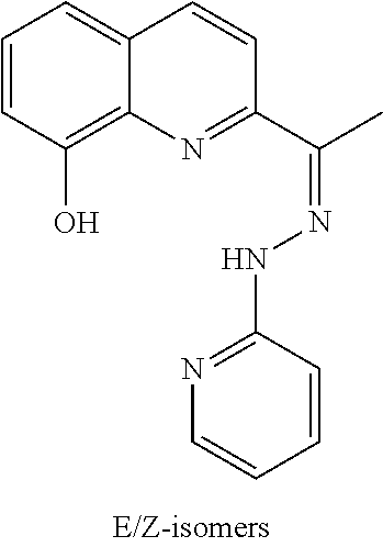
C12=C(O)C=CC=C1C=CC(C(=NNC1=NC=CC=C1)C)=N2
